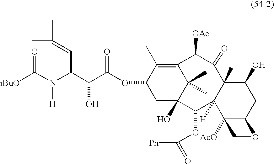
O=C(N(C(C=C(C)C)C(C(OC1CC2(O)C(C)(C)C(=C1C)C([OAc])C(=O)C1(C)C([H])(C2OC([Ph])=O)C2([AcO])C(CC1O)OC2)=O)O)[H])[iBuO]
